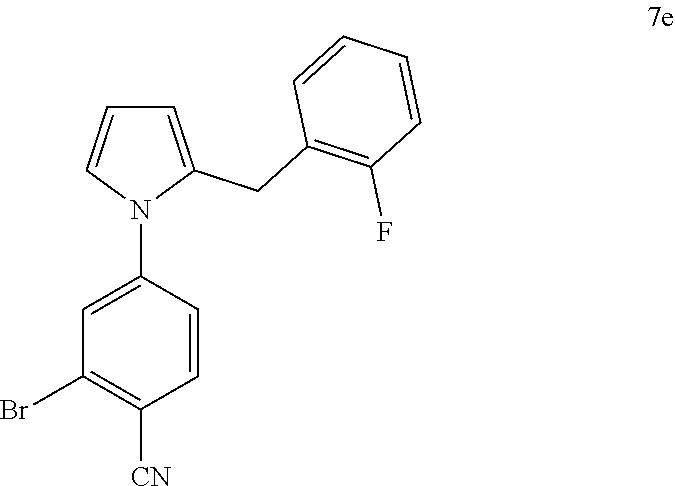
C1=C(CC2=C(F)C=CC=C2)N(C2=CC(Br)=C([CN])C=C2)C=C1
